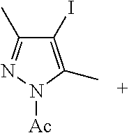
C1(I)=C(C)N([Ac])N=C1C
